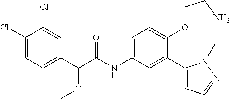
O(C(C(=O)NC1=CC=C(OCCN)C(C2=CC=NN2C)=C1)C1=CC=C(Cl)C(Cl)=C1)C
